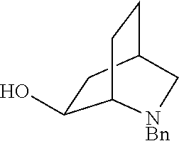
C1(O)CC2CCC1[NBn]C2
